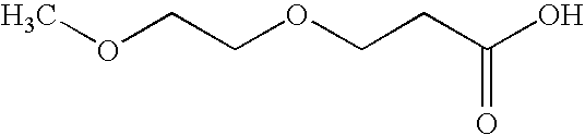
COCCOCCC(O)=O
